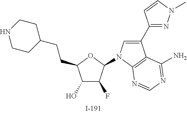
C1(O)C(F)C(N2C=C(C3=NN(C)C=C3)C3=C2N=CN=C3N)OC1CCC1CCNCC1
